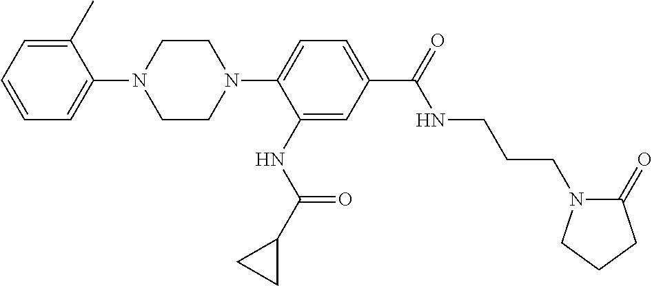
C1CN(C2=CC=C(C(=O)NCCCN3C(=O)CCC3)C=C2NC(C2CC2)=O)CCN1C1=CC=CC=C1C
